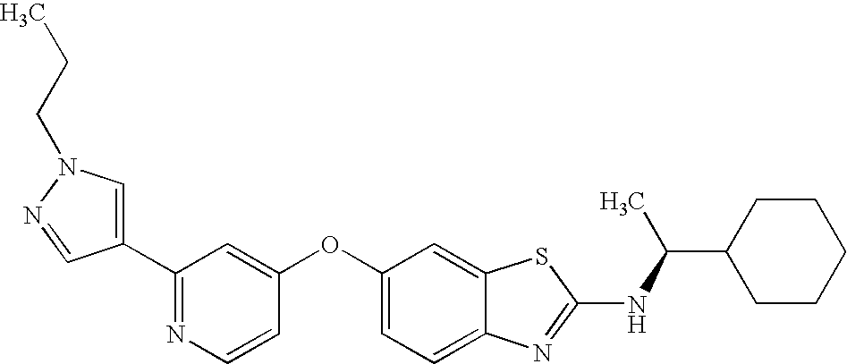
N1=C(C2=CN(CCC)N=C2)C=C(OC2=CC=C3C(=C2)SC(NC(C2CCCCC2)C)=N3)C=C1
